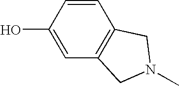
C1=CC(O)=CC2=C1CN(C)C2
